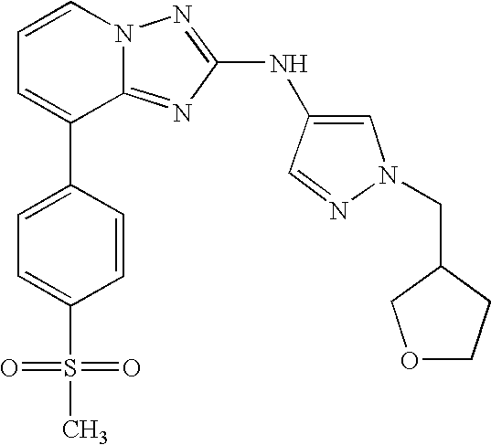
C1=CN2C(=NC(NC3=CN(CC4COCC4)N=C3)=N2)C(C2=CC=C(S(=O)(=O)C)C=C2)=C1
